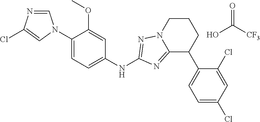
O=C([CF3])O.C1=NC(Cl)=CN1C1=CC=C(NC2=NN3C(=N2)C(C2=CC=C(Cl)C=C2Cl)CCC3)C=C1OC
